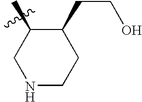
C1NCCC(CCO)C1C
